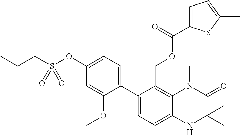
C12=C(COC(C3=CC=C(C)S3)=O)C(C3=CC=C(OS(CCC)(=O)=O)C=C3OC)=CC=C1NC(C)(C)C(=O)N2C
